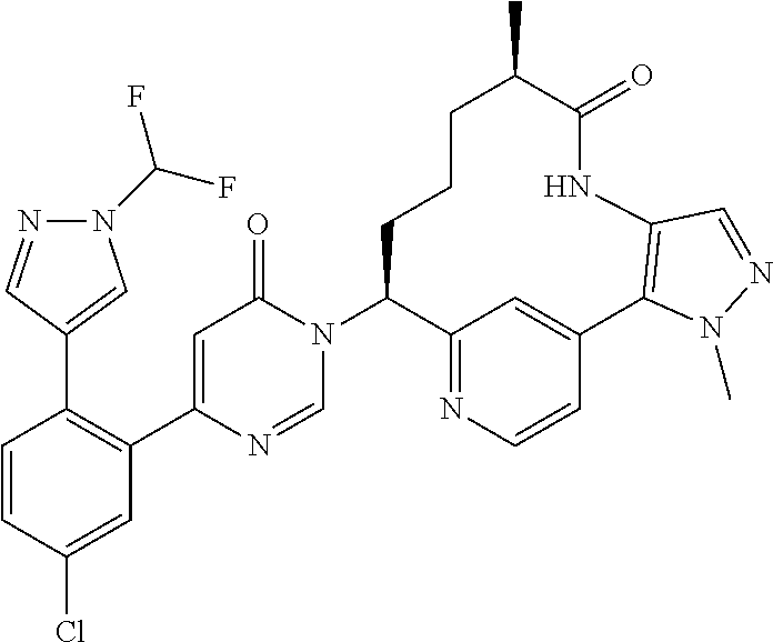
C1=CC(Cl)=CC(C2=CC(=O)N(C3C4=NC=CC(=C4)C4=C(NC(=O)C(C)CCC3)C=NN4C)C=N2)=C1C1=CN(C(F)F)N=C1
